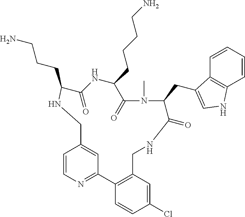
C1=CN=C2C=C1CNC(CCCN)C(=O)NC(CCCCN)C(=O)N(C)C(CC1=CNC3=C1C=CC=C3)C(=O)NCC1=C2C=CC(Cl)=C1
